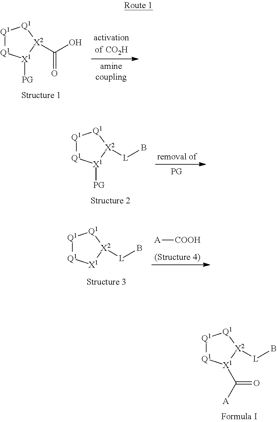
[Q1]1[Q1][X1](C(=O)[A])[X2]([L]B)[Q1]1.[Q1]1[Q1][X1]([PG])[X2](C(O)=O)[Q1]1.[Q1]1[Q1][X1]([PG])[X2]([L]B)[Q1]1.[Q1]1[Q1][X1][X2]([L]B)[Q1]1.[A][COOH]
